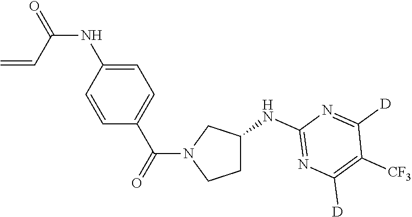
C1C(NC2=NC([D])=C([CF3])C([D])=N2)CN(C(C2=CC=C(NC(=O)C=C)C=C2)=O)C1
